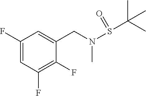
C1=C(F)C=C(CN(S(=O)C(C)(C)C)C)C(F)=C1F
